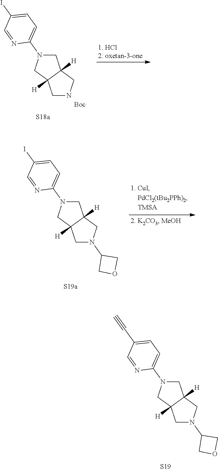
C1N(C2=CC=C(C#C)C=N2)CC2([H])C1([H])CN(C1COC1)C2.[S19].C1N(C2=CC=C(I)C=N2)CC2([H])C1([H])CNC2.[Boc].C1N(C2=CC=C(I)C=N2)CC2([H])C1([H])CN(C1COC1)C2
